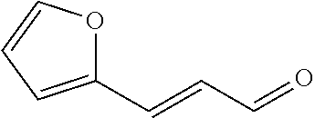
C1(C=CC=O)=CC=CO1
